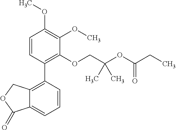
C1=CC(C2=C3C(=CC=C2)C(=O)OC3)=C(OCC(OC(CC)=O)(C)C)C(OC)=C1OC
